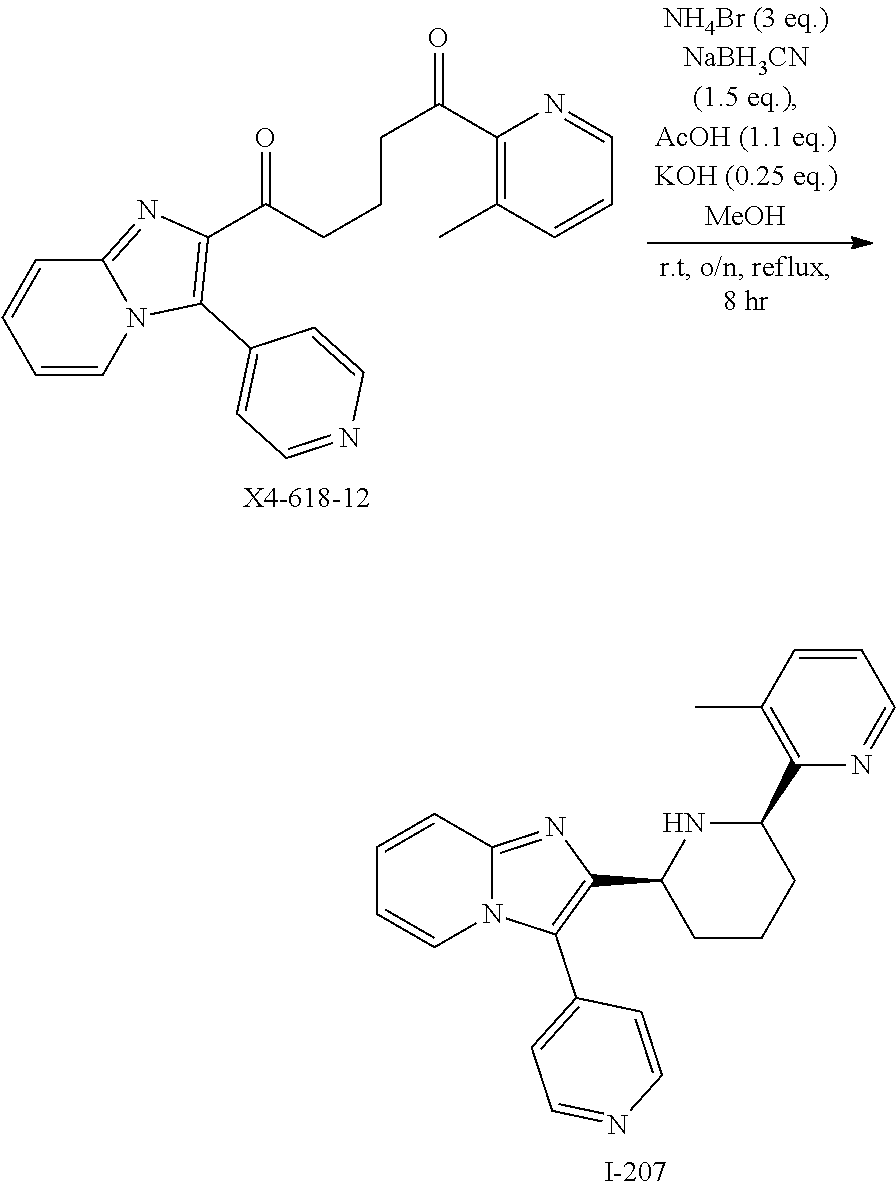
C1=CN2C(=NC(C(CCCC(=O)C3=C(C)C=CC=N3)=O)=C2C2=CC=NC=C2)C=C1.C12=NC(C3CCCC(C4=C(C)C=CC=N4)N3)=C(C3=CC=NC=C3)N1C=CC=C2
